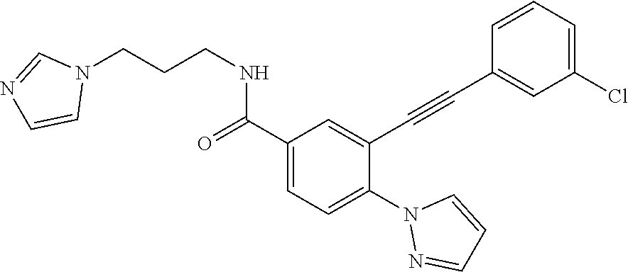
C1(C(=O)NCCCN2C=NC=C2)=CC=C(N2N=CC=C2)C(C#CC2=CC(Cl)=CC=C2)=C1
